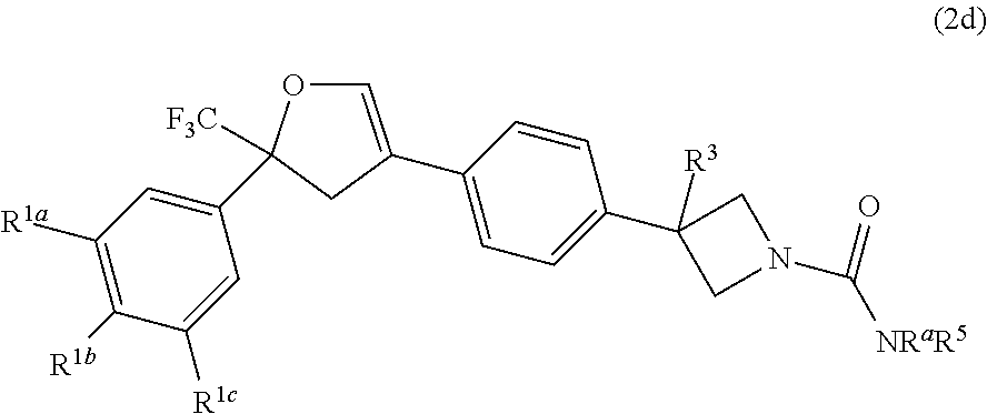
C1=C(C2=CC=C(C3([R3])CN(C(=O)[NRaR5])C3)C=C2)CC(C2=CC([R1a])=C([R1b])C([R1c])=C2)([F3C])O1
